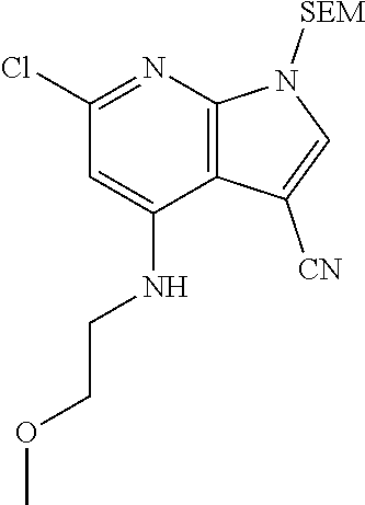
C1(Cl)=NC2=C(C(NCCOC)=C1)C([CN])=CN2[SEM]
